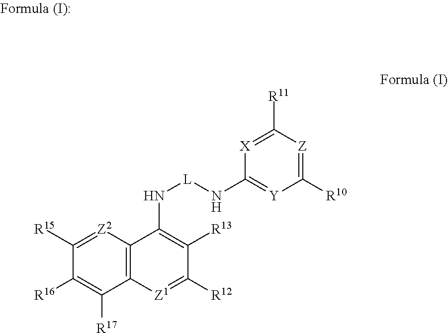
C12=C([Z2]=C([R15])C([R16])=C1[R17])C(N[L]NC1=[Y]C([R10])=[Z]C([R11])=[X]1)=C([R13])C([R12])=[Z1]2
